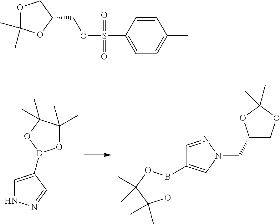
C1=C(B2OC(C)(C)C(C)(C)O2)C=NN1.C1(B2OC(C)(C)C(C)(C)O2)=CN(CC2COC(C)(C)O2)N=C1.C1(C)(C)OCC(COS(C2=CC=C(C)C=C2)(=O)=O)O1
